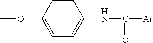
COC1=CC=C(NC([Ar])=O)C=C1
